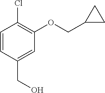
C(C1=CC(OCC2CC2)=C(Cl)C=C1)O
